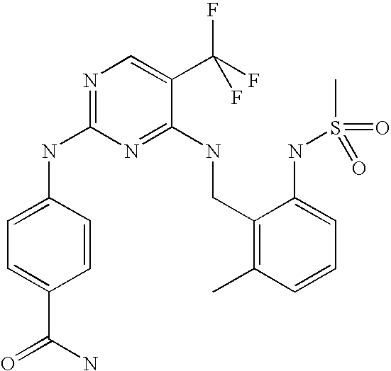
C1(CNC2=NC(NC3=CC=C(C(N)=O)C=C3)=NC=C2C(F)(F)F)=C(C)C=CC=C1NS(C)(=O)=O
